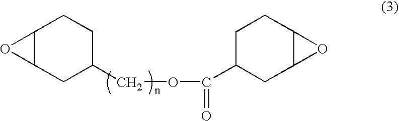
C12C(CC(COC(C3CC4C(CC3)O4)=O)CC1)O2
